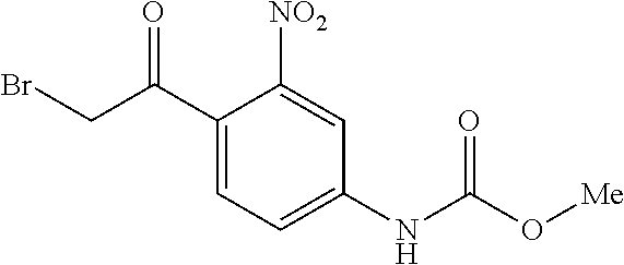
C1(C(=O)CBr)=CC=C(NC(=O)O[Me])C=C1[NO2]
